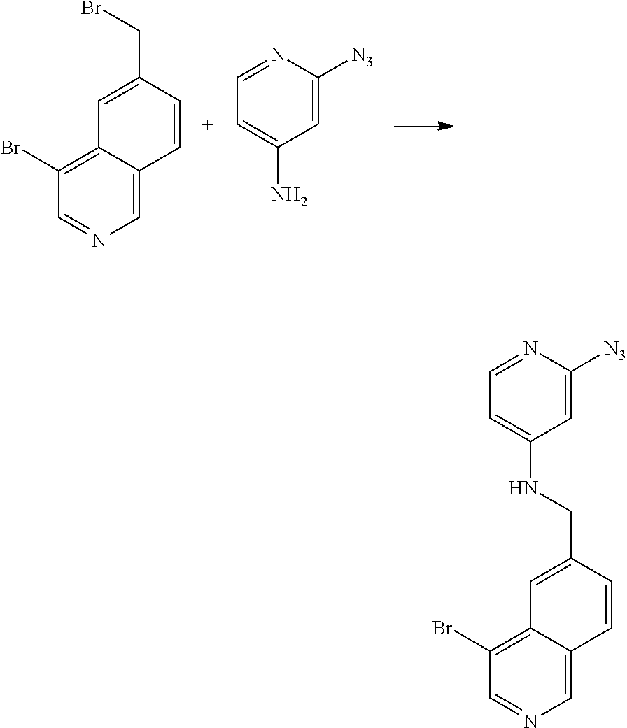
C1=C([N3])N=CC=C1N.C1=C2C(=C(Br)C=N1)C=C(CBr)C=C2.C1=C2C(=C(Br)C=N1)C=C(CNC1=CC=NC([N3])=C1)C=C2
